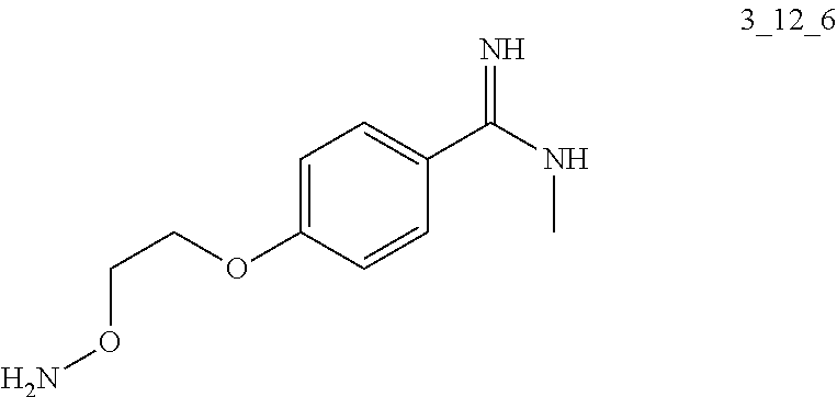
C1=C(OCCON)C=CC(C(NC)=N)=C1
